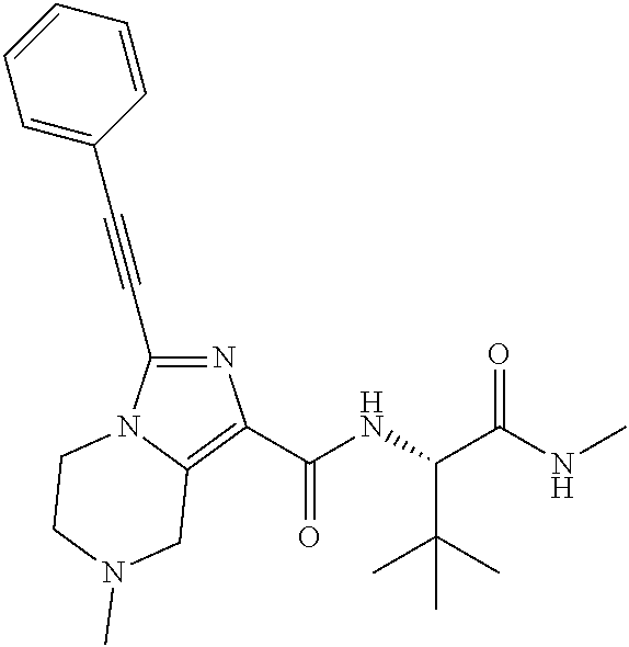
N1=C(C#CC2=CC=CC=C2)N2C(=C1C(NC(C(C)(C)C)C(=O)NC)=O)CN(C)CC2
